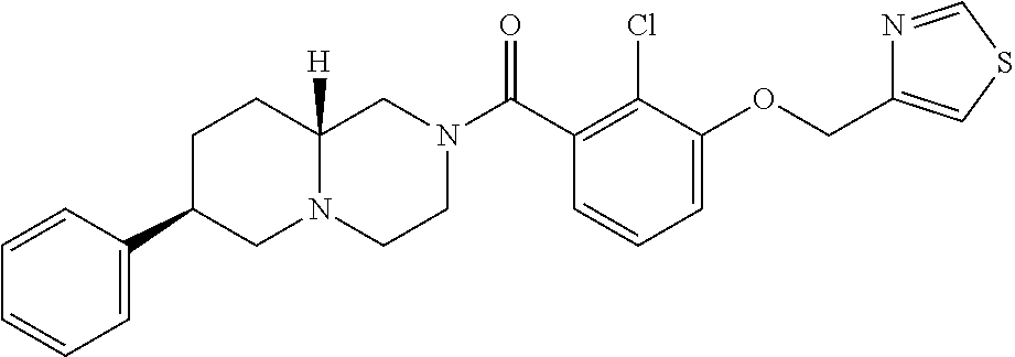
C1=C(OCC2=CSC=N2)C(Cl)=C(C(N2CCN3C([H])(C2)CCC(C2=CC=CC=C2)C3)=O)C=C1
